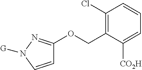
C1=CN([G])N=C1OCC1=C(Cl)C=CC=C1[CO2H]
